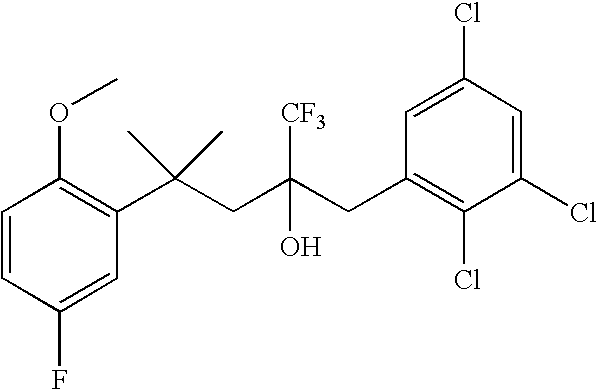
C1(F)=CC(C(CC(CC2=C(Cl)C(Cl)=CC(Cl)=C2)(O)[CF3])(C)C)=C(OC)C=C1
